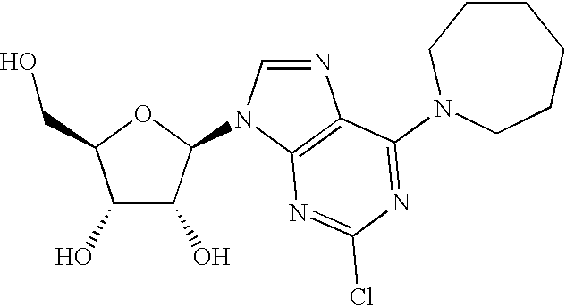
C1=NC2=C(N1C1C(O)C(O)C(CO)O1)N=C(Cl)N=C2N1CCCCCC1
